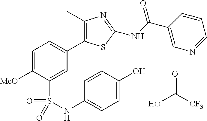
C1=C([MeO])C(S(NC2=CC=C(O)C=C2)(=O)=O)=CC(C2=C(C)N=C(NC(=O)C3=CN=CC=C3)S2)=C1.OC(=O)[CF3]
